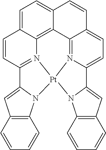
C1=C2C3=C4C(=C1)C=CC1=CC=C5N(=C41)[Pt]1(N3=C(C=C2)C2=CC3=C(N12)C=CC=C3)N1C2=C(C=C15)C=CC=C2
